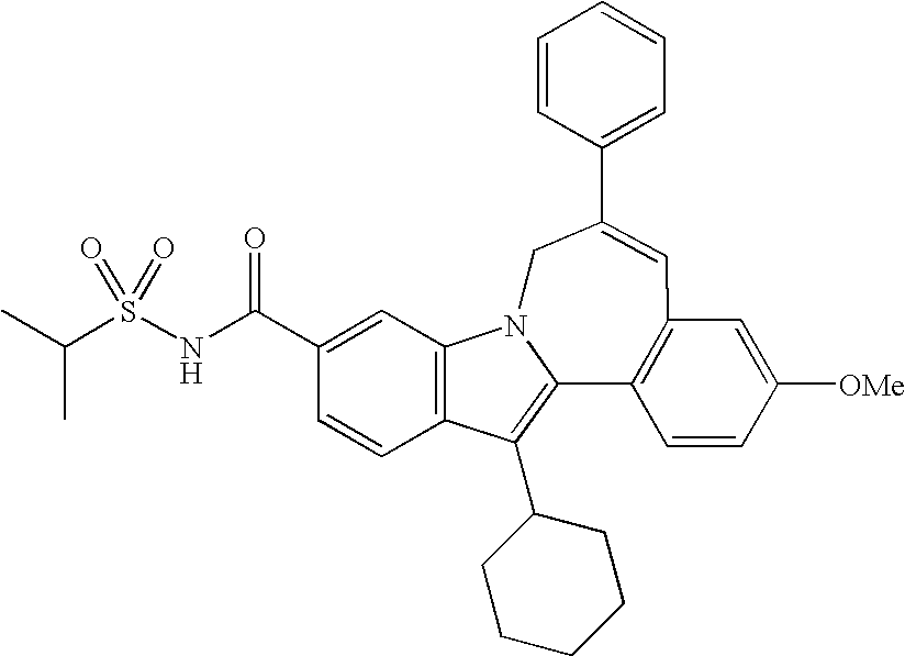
C1=CC(C2=CC3=C(C4=C(C5CCCCC5)C5=C(C=C(C(NS(C(C)C)(=O)=O)=O)C=C5)N4C2)C=CC([OMe])=C3)=CC=C1
